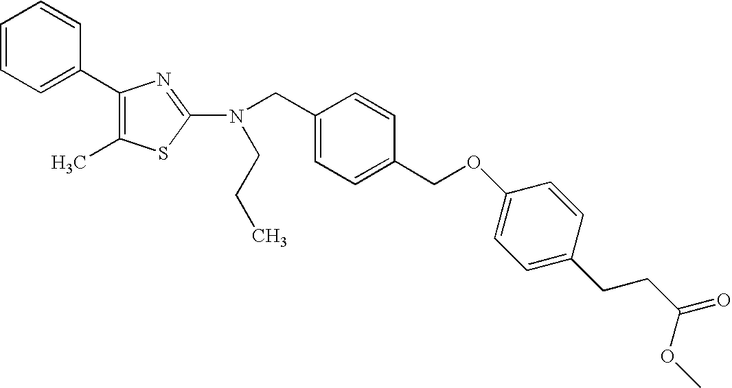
C1=CC=C(C2=C(C)SC(N(CC3=CC=C(COC4=CC=C(CCC(=O)OC)C=C4)C=C3)CCC)=N2)C=C1
